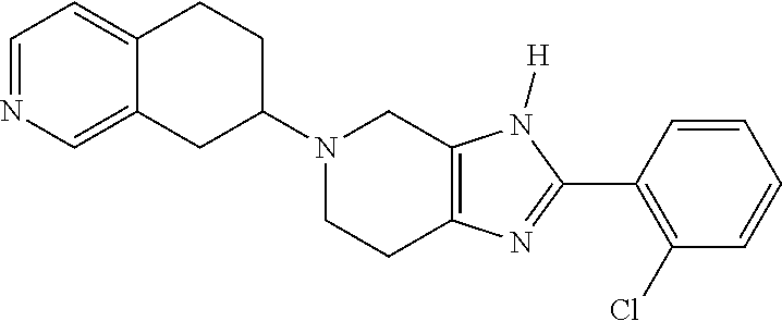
C12=CN=CC=C1CCC(N1CCC3=C(C1)N([H])C(C1=C(Cl)C=CC=C1)=N3)C2
